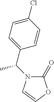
C1(=O)N(C(C2=CC=C(Cl)C=C2)C)C=CO1
